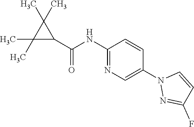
C1(NC(C2C(C)(C)C2(C)C)=O)=NC=C(N2N=C(F)C=C2)C=C1
